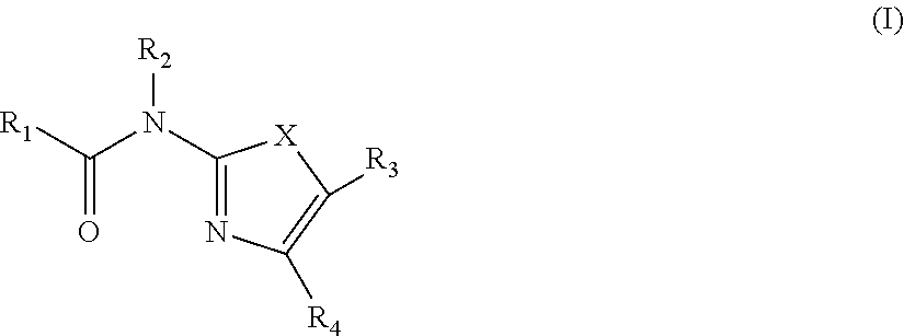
C1(N(C([R1])=O)[R2])=NC([R4])=C([R3])[X]1
